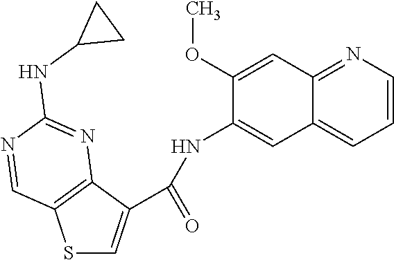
S1C=C(C(=O)NC2=CC3=CC=CN=C3C=C2OC)C2=C1C=NC(NC1CC1)=N2
